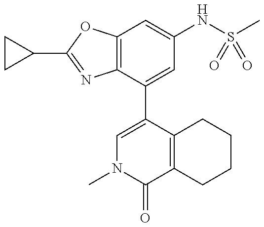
C12=C(C(C3=CN(C)C(=O)C4=C3CCCC4)=CC(NS(=O)(C)=O)=C1)N=C(C1CC1)O2
